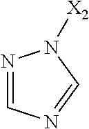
N1=CN=CN1[X2]
